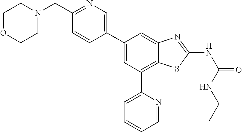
C1OCCN(CC2=NC=C(C3=CC(C4=CC=CC=N4)=C4C(=C3)N=C(NC(=O)NCC)S4)C=C2)C1
